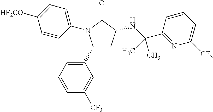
C1(C2=CC=CC([CF3])=C2)CC(NC(C2=NC([CF3])=CC=C2)(C)C)C(=O)N1C1=CC=C([HF2CO])C=C1
